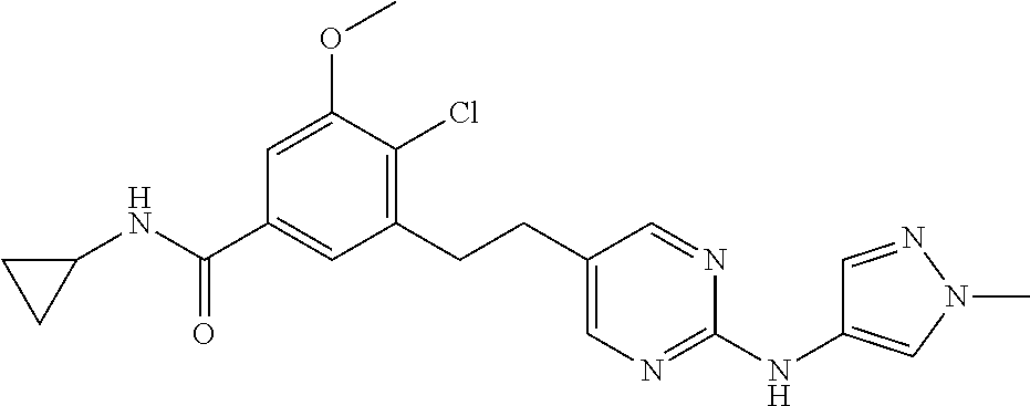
C1(CCC2=CN=C(NC3=CN(C)N=C3)N=C2)=C(Cl)C(OC)=CC(C(NC2CC2)=O)=C1
